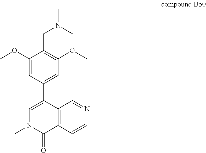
C1=C(C2=CC(OC)=C(CN(C)C)C(OC)=C2)C2=C(C(=O)N1C)C=CN=C2
